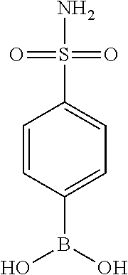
C1=CC(B(O)O)=CC=C1S(N)(=O)=O
